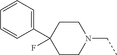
C1(C2=CC=CC=C2)(F)CCN(CC)CC1
